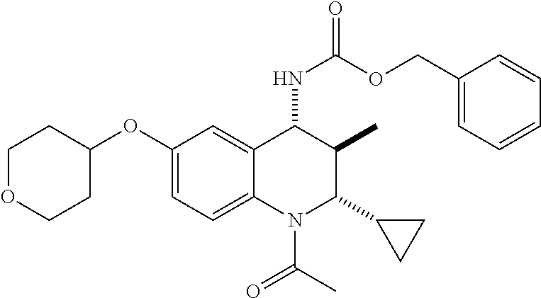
C1(OC2CCOCC2)=CC=C2C(=C1)C(NC(=O)OCC1=CC=CC=C1)C(C)C(C1CC1)N2C(C)=O
